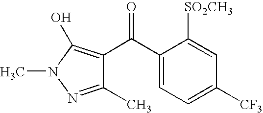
C1(C(C2=C(O)N(C)N=C2C)=O)=CC=C([CF3])C=C1[SO2CH3]
